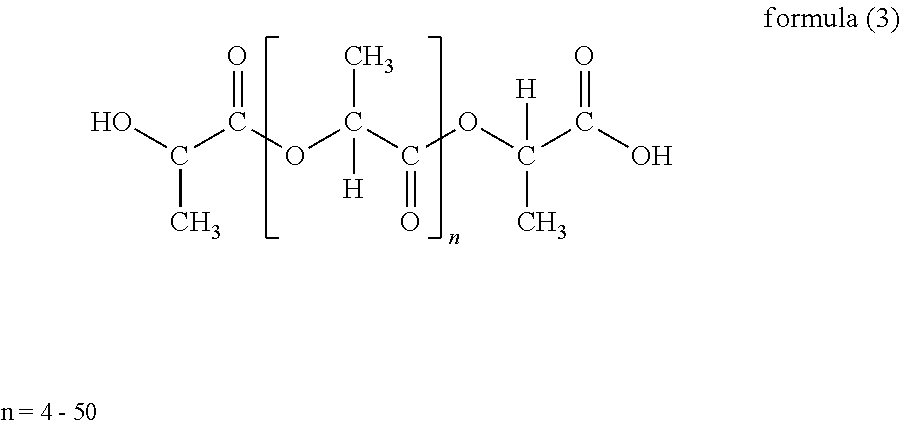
OC(C(OC(C(OC(C(O)=O)([H])C)=O)(C)[H])=O)C
